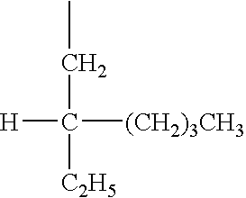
[H]C([(CH2)3CH3])(CC)[C2H5]
